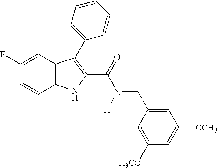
C1=C(F)C=CC2=C1C(C1=CC=CC=C1)=C(C(N(CC1=CC([OCH3])=CC([H3CO])=C1)[H])=O)N2
